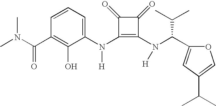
C(C1=C(O)C(N(C2=C(N(C(C3=CC(C(C)C)=CO3)C(C)C)[H])C(=O)C2=O)[H])=CC=C1)(=O)N(C)C
